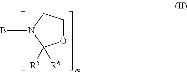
O1CCN(B)C1([R5])[R6]
